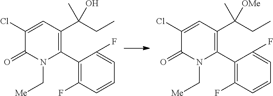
C1(C2=C(C(CC)(O)C)C=C(Cl)C(=O)N2C[Me])=C(F)C=CC=C1F.C1(C2=C(C(CC)(C)[OMe])C=C(Cl)C(=O)N2C[Me])=C(F)C=CC=C1F
